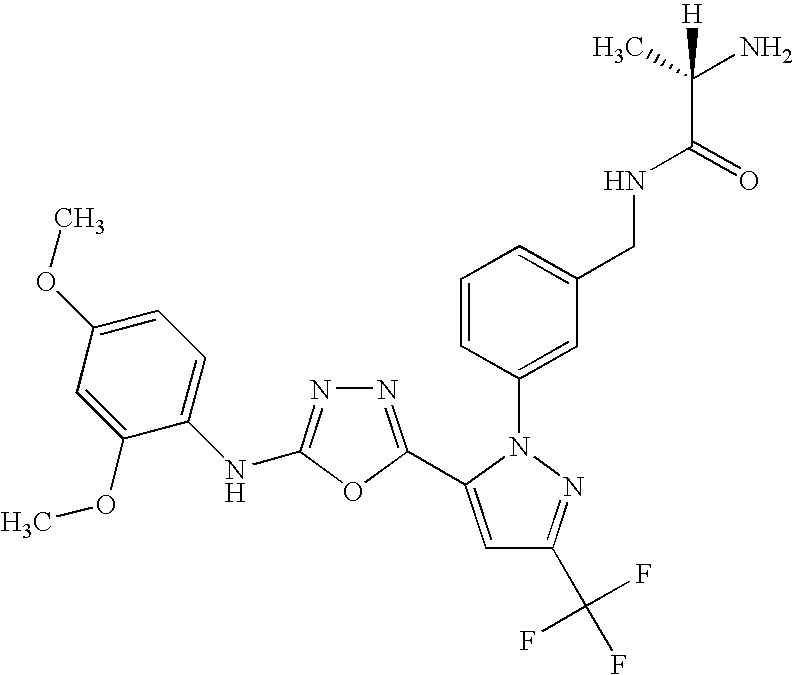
C1=CC(N2C(C3=NN=C(NC4=CC=C(OC)C=C4OC)O3)=CC(C(F)(F)F)=N2)=CC(CNC(=O)C(C)(N)[H])=C1
